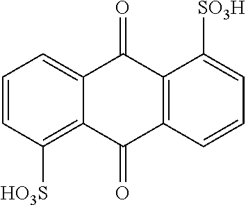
C1=CC([HO3S])=C2C(=C1)C(=O)C1=C(C2=O)C=CC=C1[SO3H]
